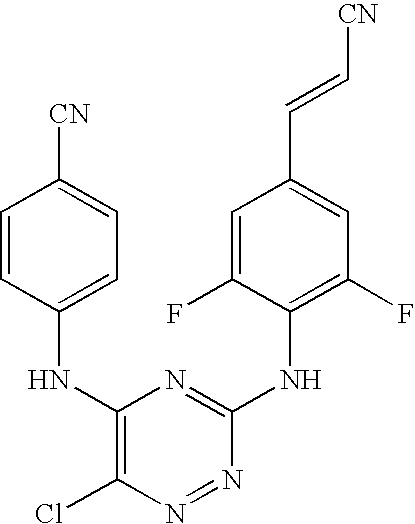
C1=CC(NC2=C(Cl)N=NC(NC3=C(F)C=C(C=C[CN])C=C3F)=N2)=CC=C1[CN]
